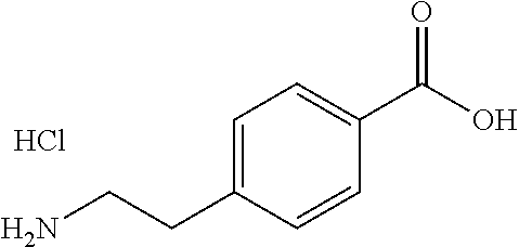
C1=C(CCN)C=CC(C(O)=O)=C1.Cl
